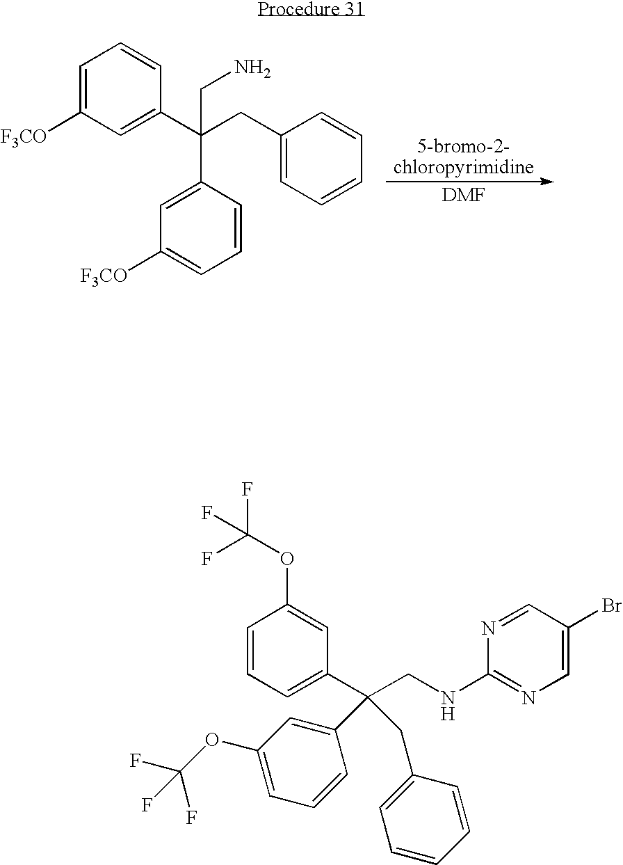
C1=C([F3CO])C=C(C(CC2=CC=CC=C2)(C2=CC([F3CO])=CC=C2)CN)C=C1.C1=CC=C(C(CNC2=NC=C(Br)C=N2)(C2=CC(OC(F)(F)F)=CC=C2)CC2=CC=CC=C2)C=C1OC(F)(F)F
